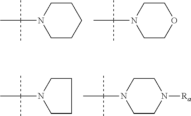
C1CCCCN1C(C)(C)C.C1COCCN1C(C)(C)C.C1CCCN1C(C)(C)C.C1CN([Ra])CCN1C(C)(C)C
